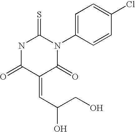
C1=CC(N2C(=O)C(=CC(O)CO)C(=O)NC2=S)=CC=C1Cl
